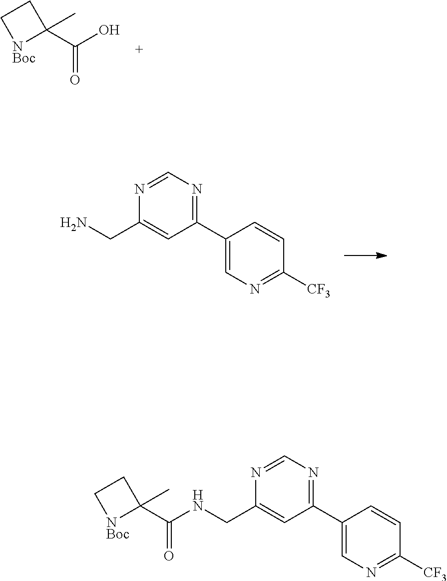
OC(C1(C)CC[NBoc]1)=O.C1(C2=CN=C([CF3])C=C2)=NC=NC(CN)=C1.C1(C2=CN=C([CF3])C=C2)=NC=NC(CNC(C2(C)CC[NBoc]2)=O)=C1
